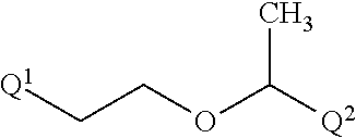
[Q1]CCOC(C)[Q2]
